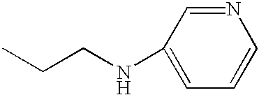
C1=C(NCCC)C=NC=C1
